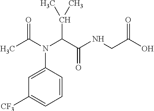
CC(N(C(C(NCC(O)=O)=O)C(C)C)C1=CC([CF3])=CC=C1)=O
